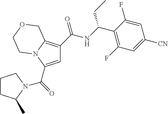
C1=C(C(=O)N2C(C)CCC2)N2C(=C1C(NC(C1=C(F)C=C([CN])C=C1F)CC)=O)COCC2
